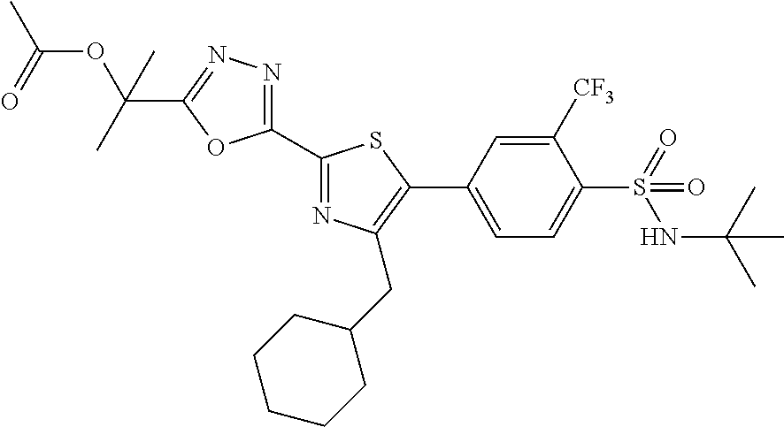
C1(C2=NC(CC3CCCCC3)=C(C3=CC=C(S(=O)(NC(C)(C)C)=O)C([CF3])=C3)S2)=NN=C(C(OC(C)=O)(C)C)O1
